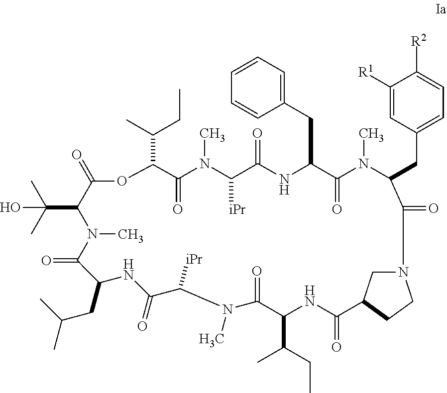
C(C1C(=O)OC(C(CC)C)C(=O)N(C)C([iPr])C(=O)NC(CC2=CC=CC=C2)C(=O)N(C)C(CC2=CC=C([R2])C([R1])=C2)C(=O)N2CC(C(=O)NC(C(CC)C)C(=O)N(C)C([iPr])C(=O)NC(CC(C)C)C(=O)N1C)CC2)(C)(C)O
